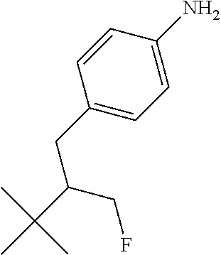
C1(CC(C(C)(C)C)CF)=CC=C(N)C=C1
